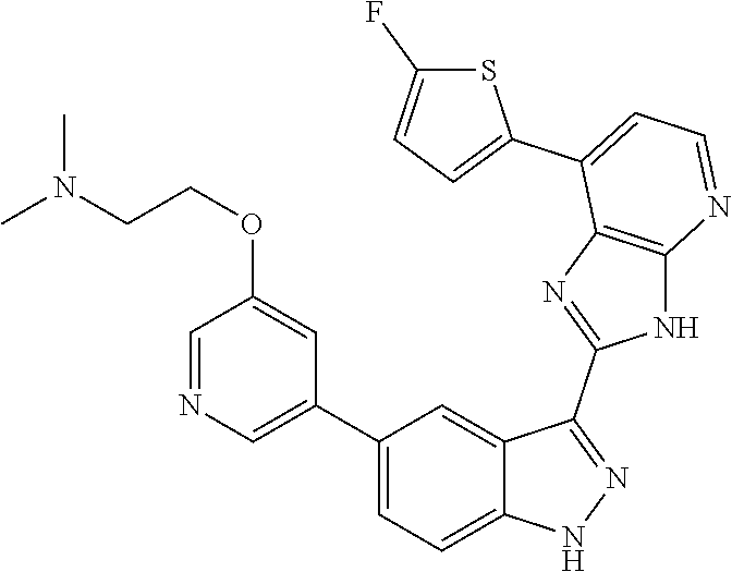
C1(C2=CC=C3C(=C2)C(C2=NC4=C(N2)N=CC=C4C2=CC=C(F)S2)=NN3)=CN=CC(OCCN(C)C)=C1
